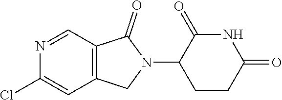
N1=CC2=C(C=C1Cl)CN(C1CCC(=O)NC1=O)C2=O
